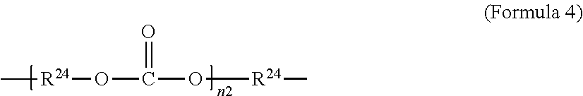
O(C(O[R24]C)=O)[R24]C
